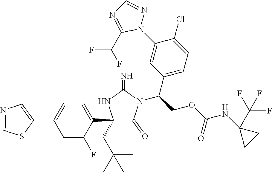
C1(C2=CN=CS2)=CC=C(C2(CC(C)(C)C)C(=O)N(C(C3=CC=C(Cl)C(N4N=CN=C4C(F)F)=C3)COC(=O)NC3(C(F)(F)F)CC3)C(=N)N2)C(F)=C1
